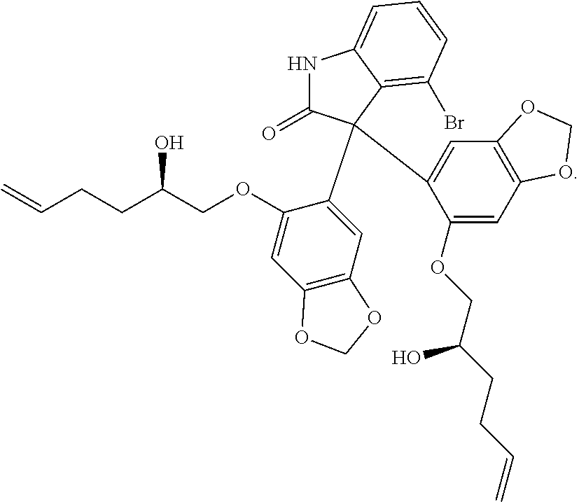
C1(OCC(CCC=C)O)=CC2=C(C=C1C1(C3=CC4=C(C=C3OCC(CCC=C)O)OCO4)C(=O)NC3=CC=CC(Br)=C31)OCO2
